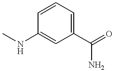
C1(C(=O)N)=CC=CC(NC)=C1
